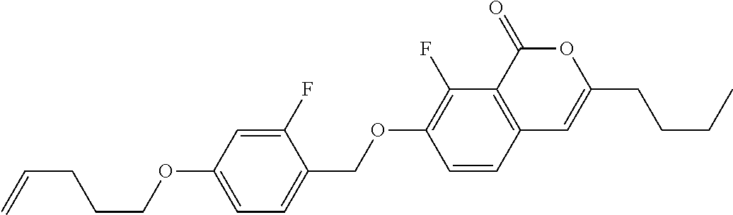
C12=C(C(=O)OC(CCCC)=C1)C(F)=C(OCC1=CC=C(OCCCC=C)C=C1F)C=C2
